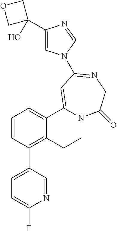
C1=CC(C2=CC=C(F)N=C2)=C2C(=C1)C1=CC(N3C=C(C4(O)COC4)N=C3)=NCC(=O)N1CC2
